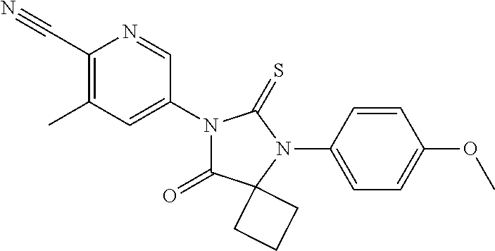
C1(C#N)=C(C)C=C(N2C(=O)C3(N(C4=CC=C(OC)C=C4)C2=S)CCC3)C=N1
